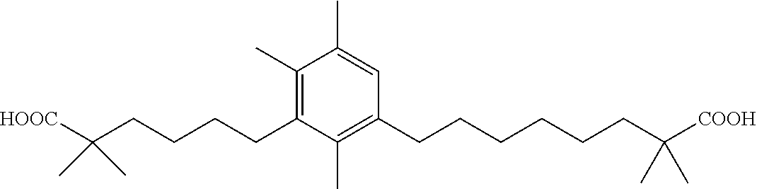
C1(C)=C(CCCCC(C)(C)[HOOC])C(C)=C(CCCCCCC(C)(C)[COOH])C=C1C
